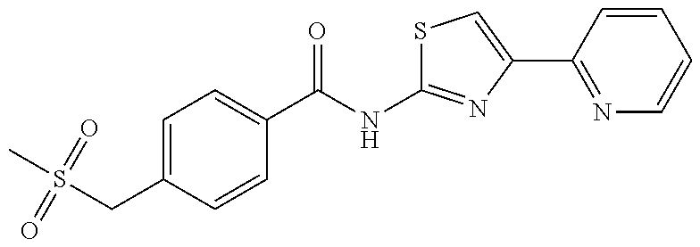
S(CC1=CC=C(C(NC2=NC(C3=NC=CC=C3)=CS2)=O)C=C1)(C)(=O)=O
